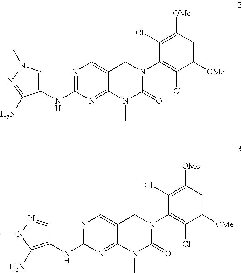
N(C1=NC=C2C(=N1)N(C)C(=O)N(C1=C(Cl)C([OMe])=CC([OMe])=C1Cl)C2)C1=CN(C)N=C1N.N(C1=NC=C2C(=N1)N(C)C(=O)N(C1=C(Cl)C([OMe])=CC([OMe])=C1Cl)C2)C1=C(N)N(C)N=C1
